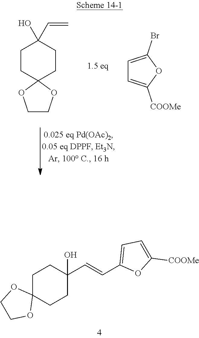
C1C2(CCC(C=CC3=CC=C([COOMe])O3)(O)C1)OCCO2.C1CC2(CCC1(O)C=C)OCCO2.C1=C(Br)OC([COOMe])=C1
